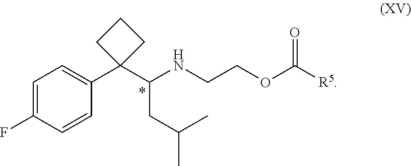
C1=C(F)C=CC(C2(C(NCCOC([R5])=O)CC(C)C)CCC2)=C1
